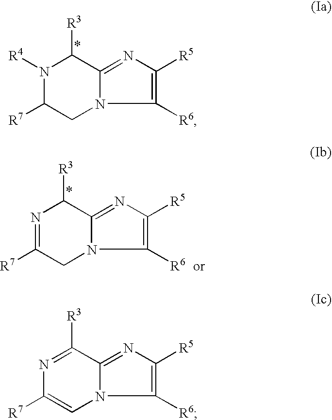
N1([R4])C([R7])CN2C(=NC([R5])=C2[R6])C1[R3].N1=C([R7])CN2C(=NC([R5])=C2[R6])C1[R3].N1=C([R3])C2=NC([R5])=C([R6])N2C=C1[R7]
